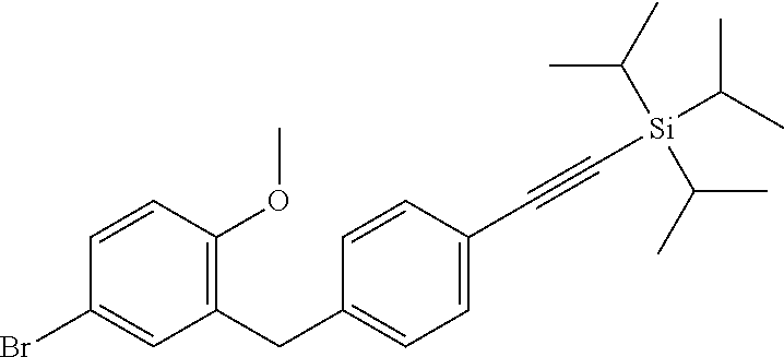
C1=CC(C#C[Si](C(C)C)(C(C)C)C(C)C)=CC=C1CC1=C(OC)C=CC(Br)=C1
